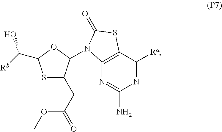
S1C(CC(OC)=O)C(N2C3=C(C([Ra])=NC(N)=N3)SC2=O)OC1C(O)[Rb]
